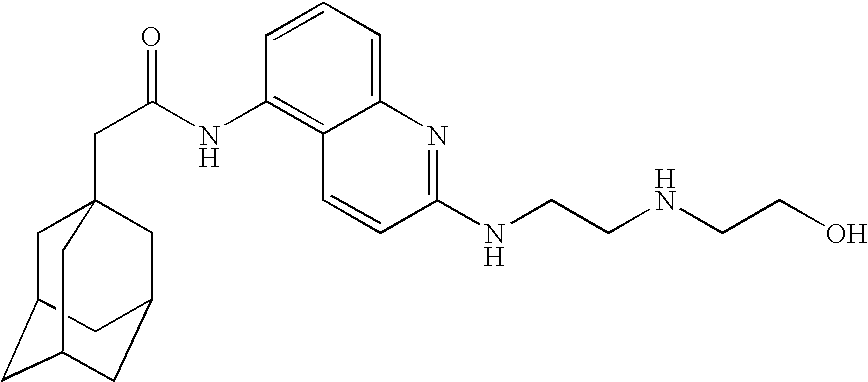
C1C2CC3CC(CC1(CC(=O)NC1=C4C(=CC=C1)N=C(NCCNCCO)C=C4)C3)C2
